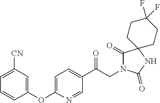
C1(C(CN2C(=O)C3(NC2=O)CCC(F)(F)CC3)=O)=CC=C(OC2=CC([CN])=CC=C2)N=C1
